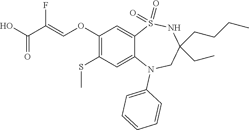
OC(=O)C(=COC1=C(SC)C=C2C(=C1)S(=O)(=O)NC(CC)(CCCC)CN2C1=CC=CC=C1)F
